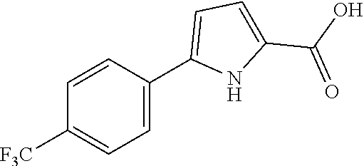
C1=CC(C2=CC=C(C(O)=O)N2)=CC=C1[F3C]
